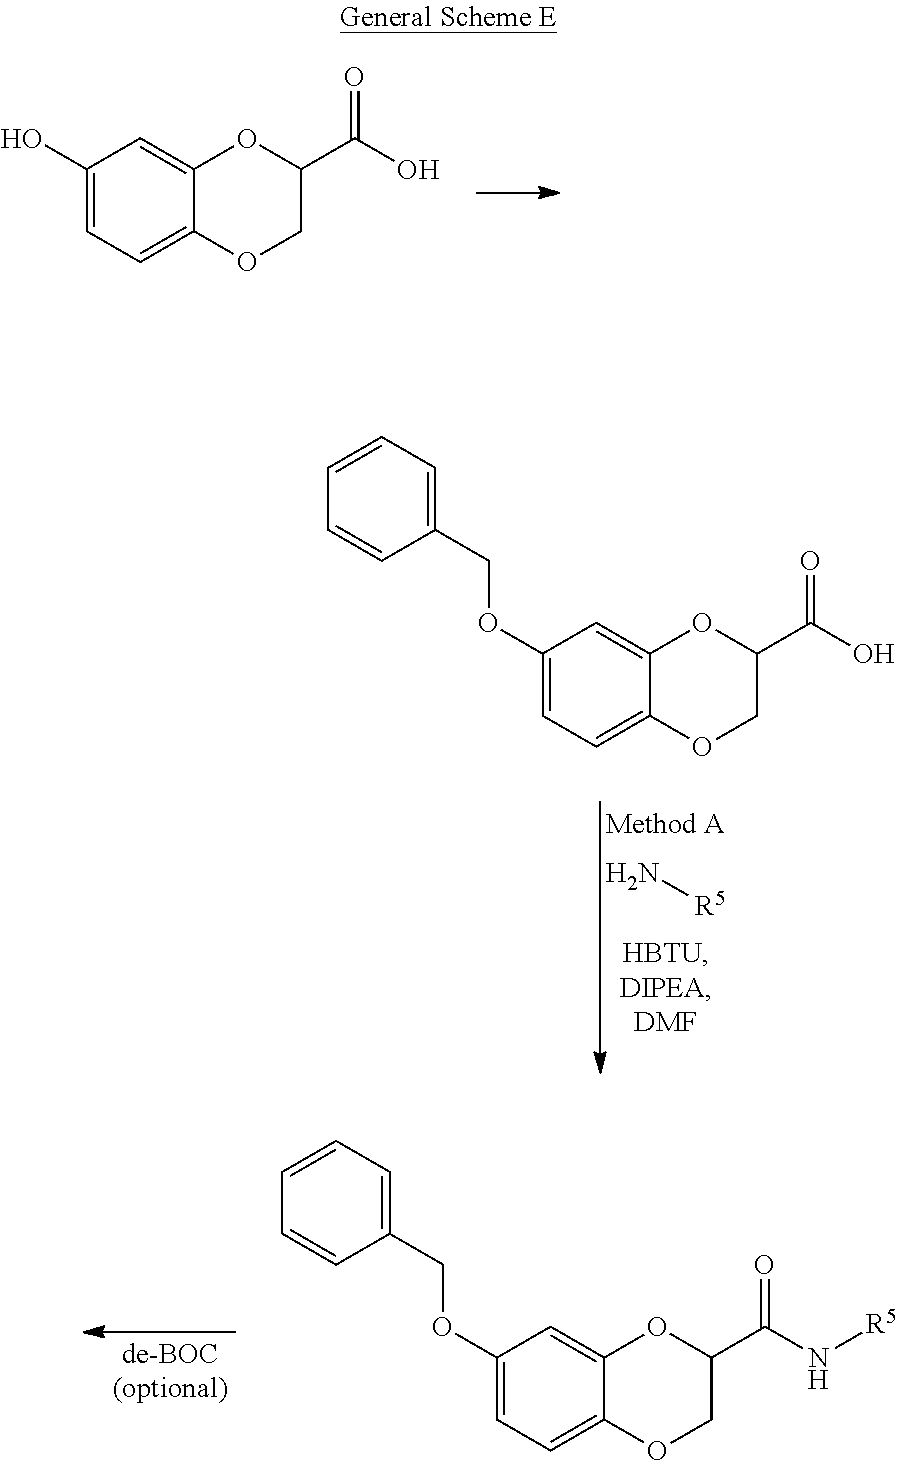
OC1=CC=C2C(=C1)OC(C(O)=O)CO2.N[R5].C1=CC=CC(COC2=CC=C3C(=C2)OC(C(O)=O)CO3)=C1.C1=CC=CC(COC2=CC=C3C(=C2)OC(C(N[R5])=O)CO3)=C1
